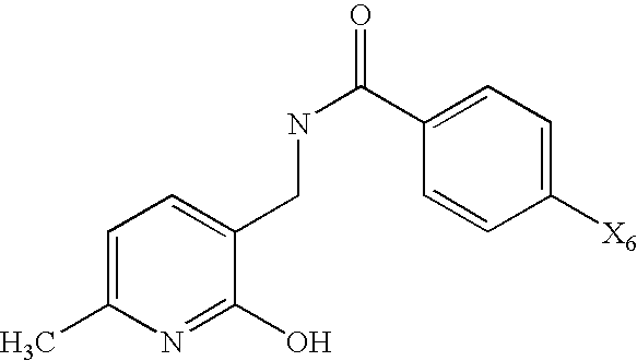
C1=C(C)N=C(O)C(CNC(=O)C2=CC=C([X6])C=C2)=C1
